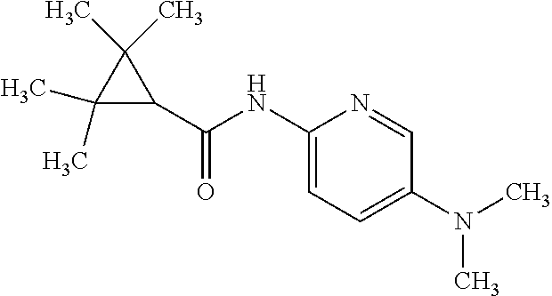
C1(C(=O)NC2=CC=C(N(C)C)C=N2)C(C)(C)C1(C)C
